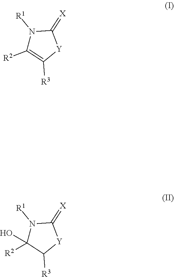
N1([R1])C([R2])=C([R3])[Y]C1=[X].N1([R1])C([R2])(O)C([R3])[Y]C1=[X]
